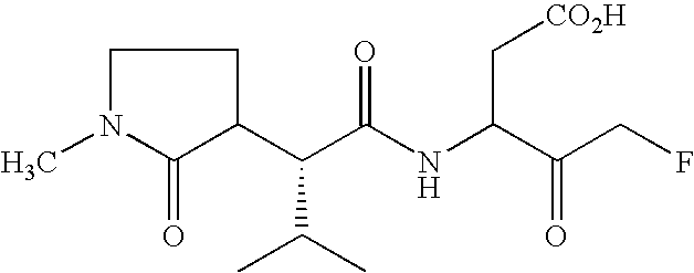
C1(C(C(C)C)C(NC(C[CO2H])C(CF)=O)=O)CCN(C)C1=O
